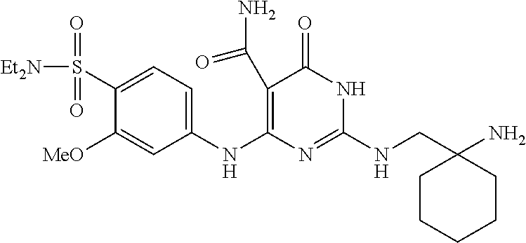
C(NC1=NC(NC2=CC=C(S(=O)(=O)[Et2N])C([MeO])=C2)=C(C(N)=O)C(=O)N1)C1(N)CCCCC1
